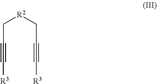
C([R2]CC#C[R3])C#C[R3]
